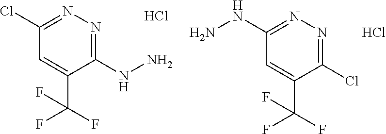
N1=C(Cl)C(C(F)(F)F)=CC(NN)=N1.Cl.N1=C(NN)C(C(F)(F)F)=CC(Cl)=N1.Cl
